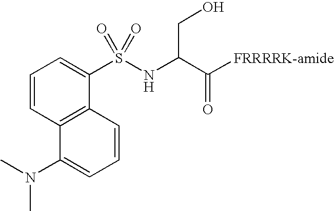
S(NC(C([FRRRRK-amide])=O)CO)(C1=CC=CC2=C1C=CC=C2N(C)C)(=O)=O
